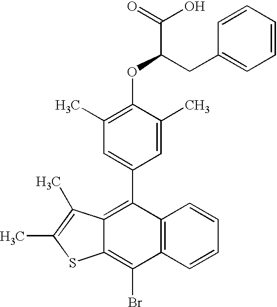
C12=C(Br)C3=C(C(C4=CC(C)=C(OC(C(=O)O)CC5=CC=CC=C5)C(C)=C4)=C1C(C)=C(C)S2)C=CC=C3
